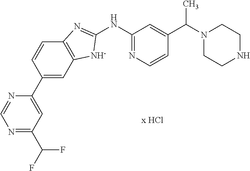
N1(C(C2=CC(NC3=NC4=C(C=C(C5=CC(C(F)F)=NC=N5)C=C4)[N-]3)=NC=C2)C)CCNCC1
